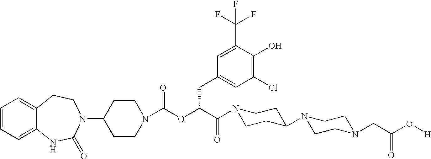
C1=CC=C2C(=C1)CCN(C1CCN(C(OC(C(N3CCC(N4CCN(CC(O[H])=O)CC4)CC3)=O)CC3=CC(Cl)=C(O)C(C(F)(F)F)=C3)=O)CC1)C(=O)N2
